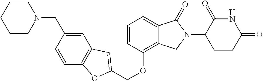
C(OC1=C2C(=CC=C1)C(=O)N(C1CCC(=O)NC1=O)C2)C1=CC2=C(C=CC(CN3CCCCC3)=C2)O1
